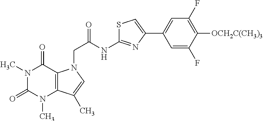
N1(C)C(=O)N(C)C2=C(C1=O)N(CC(NC1=NC(C3=CC(F)=C([OCH2C(CH3)3])C(F)=C3)=CS1)=O)C=C2C
